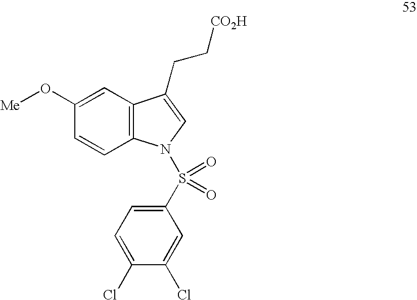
C1(O[Me])=CC2=C(C=C1)N(S(=O)(=O)C1=CC=C(Cl)C(Cl)=C1)C=C2CC[CO2H]
